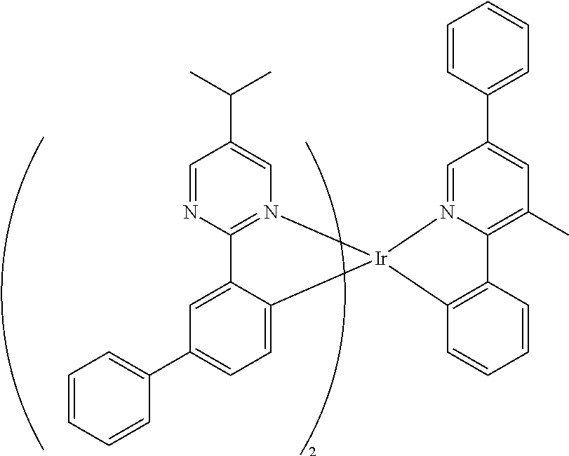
C12=N(C=C(C(C)C)C=N1)[Ir]1(C3=CC=C(C4=CC=CC=C4)C=C23)C2=C(C3=C(C)C=C(C4=CC=CC=C4)C=N31)C=CC=C2
